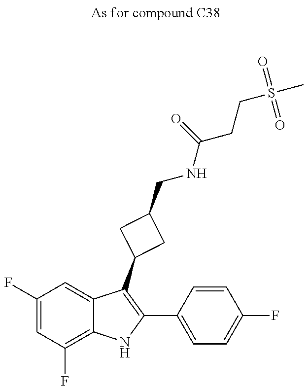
C1(F)=CC(F)=C2C(=C1)C(C1CC(CNC(CCS(C)(=O)=O)=O)C1)=C(C1=CC=C(F)C=C1)N2
